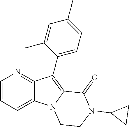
C12=CC=CN=C1C(C1=CC=C(C)C=C1C)=C1N2CCN(C2CC2)C1=O
